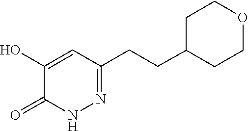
C1COCCC1CCC1=NNC(=O)C(O)=C1
